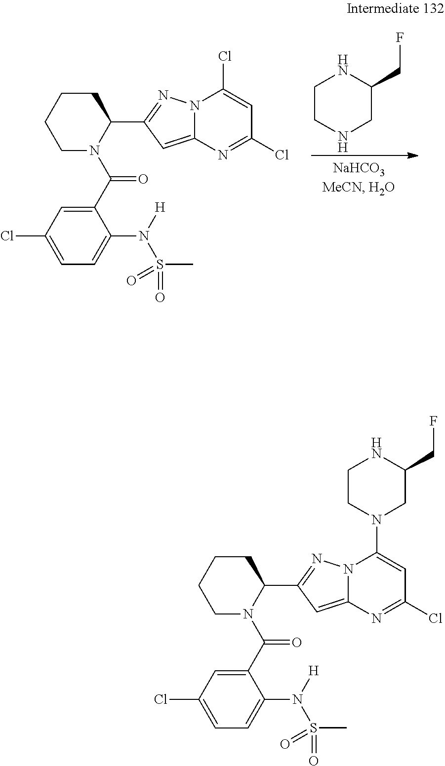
N1CC(CF)NCC1.C1CCN(C(C2=CC(Cl)=CC=C2N(S(=O)(C)=O)[H])=O)C(C2=NN3C(=C2)N=C(Cl)C=C3Cl)C1.C1CCN(C(C2=CC(Cl)=CC=C2N(S(=O)(C)=O)[H])=O)C(C2=NN3C(=C2)N=C(Cl)C=C3N2CC(CF)NCC2)C1
